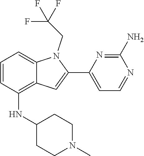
CN1CCC(NC2=C3C=C(C4=CC=NC(N)=N4)N(CC(F)(F)F)C3=CC=C2)CC1
